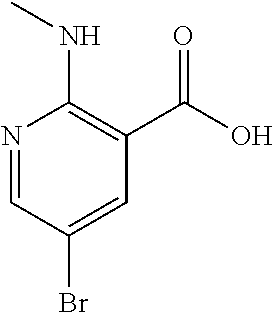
N1=CC(Br)=CC(C(O)=O)=C1NC
